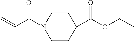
C1CN(C(C=C)=O)CCC1C(=O)OCC
